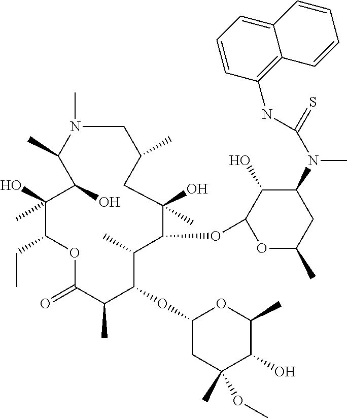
C1N(C)C(C)C(O)C(O)(C)C(CC)OC(=O)C(C)C(OC2CC(C)(OC)C(O)C(C)O2)C(C)C(OC2OC(C)CC(N(C(=S)NC3=C4C(=CC=C3)C=CC=C4)C)C2O)C(O)(C)CC1C
